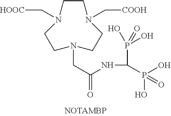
C1CN(C[COOH])CCN(CC(NC(P(O)(O)=O)P(=O)(O)O)=O)CCN1C[HOOC]
